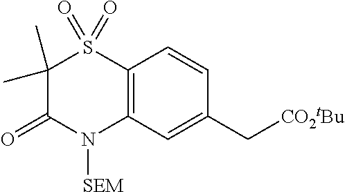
C1(C)(C)C(=O)N([SEM])C2=C(S1(=O)=O)C=CC(C[CO2tBu])=C2
